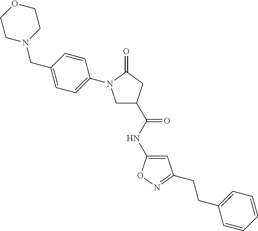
C1N(CC2=CC=C(N3CC(C(NC4=CC(CCC5=CC=CC=C5)=NO4)=O)CC3=O)C=C2)CCOC1
